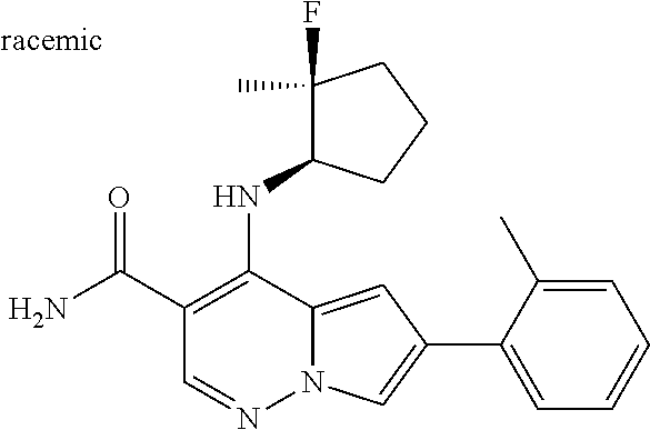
O=C(C1=C(NC2C(F)(C)CCC2)C2=CC(C3=CC=CC=C3C)=CN2N=C1)N
